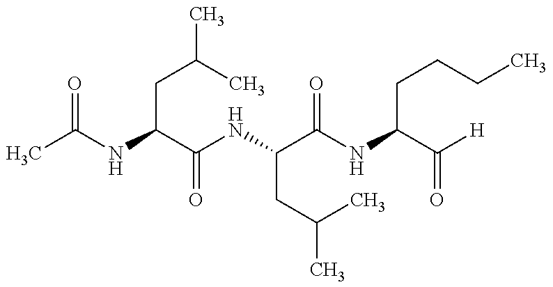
CC(NC(C(NC(C(NC(C([H])=O)CCCC)=O)CC(C)C)=O)CC(C)C)=O
